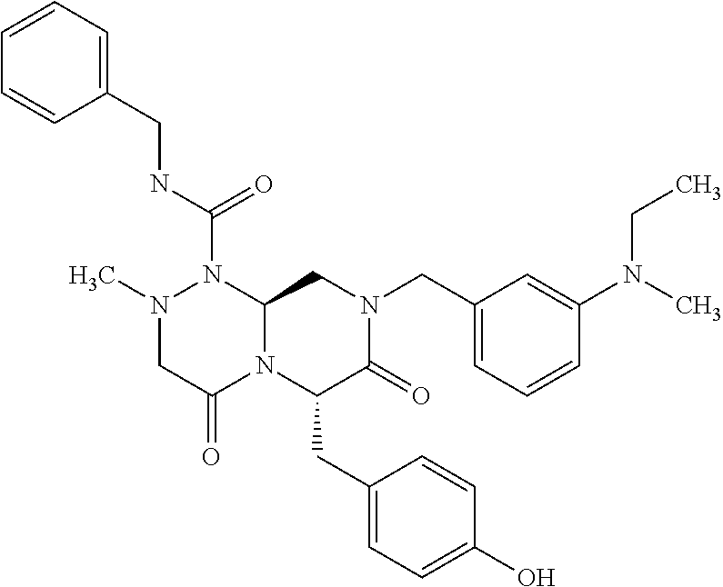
N(C(=O)N1N(C)CC(=O)N2C1CN(CC1=CC=CC(N(C)CC)=C1)C(=O)C2CC1=CC=C(O)C=C1)CC1=CC=CC=C1
